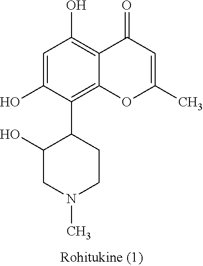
C1=C(O)C(C2C(O)CN(C)CC2)=C2C(=C1O)C(=O)C=C(C)O2
